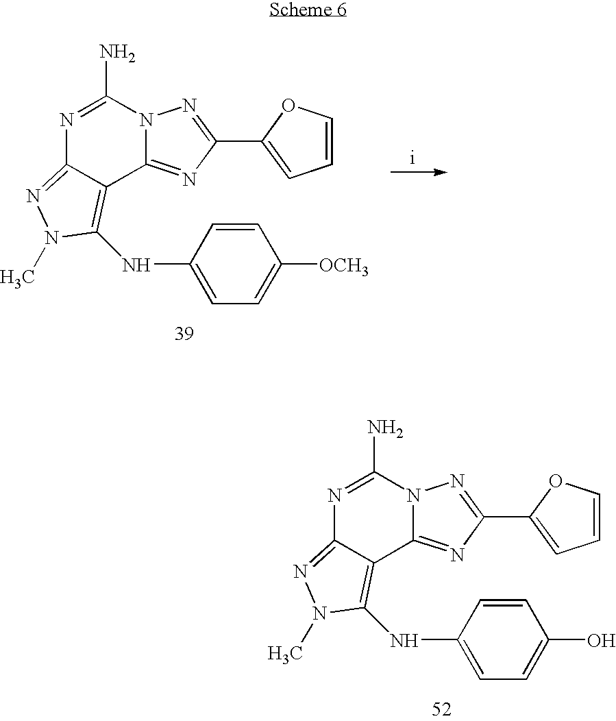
N1=C(N)N2C(=NC(C3=CC=CO3)=N2)C2=C(NC3=CC=C([OCH3])C=C3)N(C)N=C12.N1=C(N)N2C(=NC(C3=CC=CO3)=N2)C2=C(NC3=CC=C(O)C=C3)N(C)N=C12
